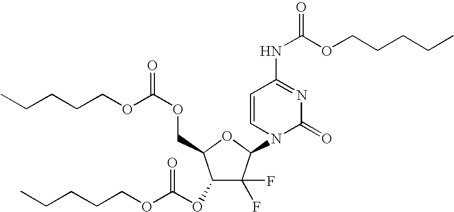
C1(OC(OCCCCC)=O)C(F)(F)C(N2C(=O)N=C(NC(OCCCCC)=O)C=C2)OC1COC(=O)OCCCCC
